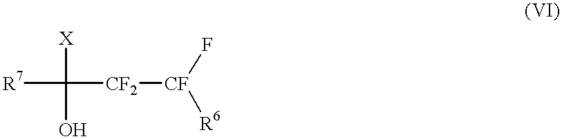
[R7]C([X])(O)[CF2][CF](F)[R6]
